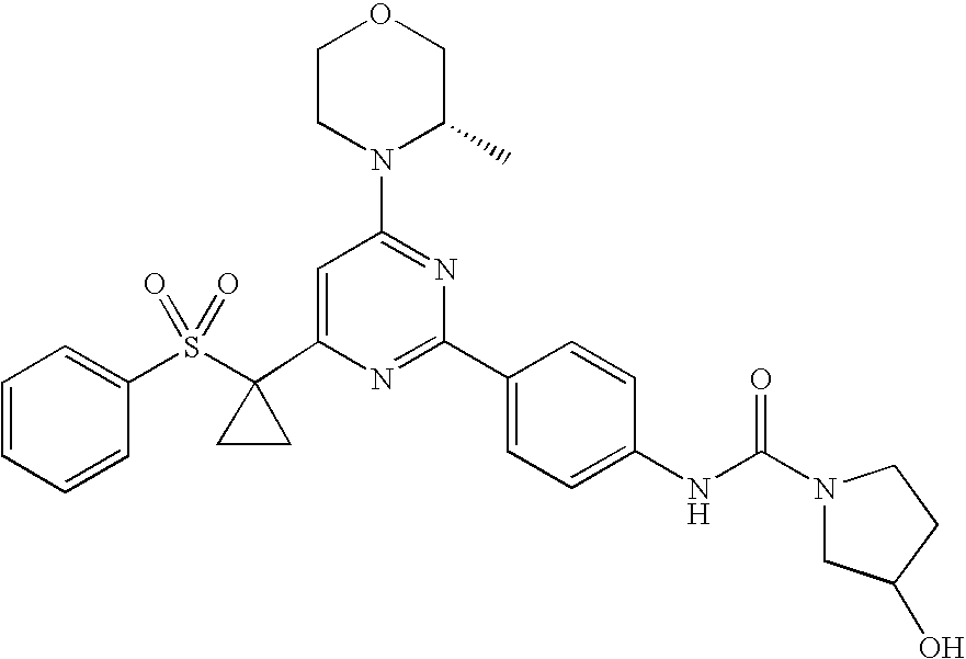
C1(C2(S(=O)(=O)C3=CC=CC=C3)CC2)=CC(N2C(C)COCC2)=NC(C2=CC=C(NC(=O)N3CC(O)CC3)C=C2)=N1
